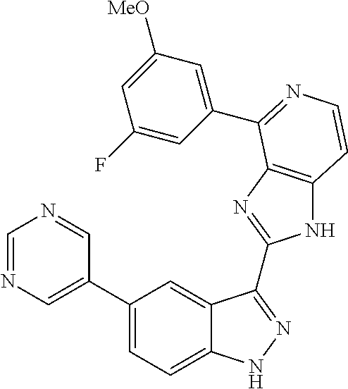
C1=C(C2=CC=C3C(=C2)C(C2=NC4=C(N2)C=CN=C4C2=CC([MeO])=CC(F)=C2)=NN3)C=NC=N1
